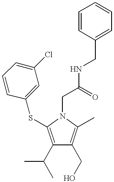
C1(C(C)C)=C(SC2=CC(Cl)=CC=C2)N(CC(=O)NCC2=CC=CC=C2)C(C)=C1CO
